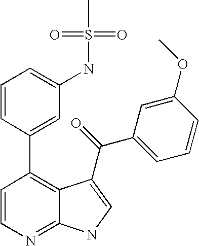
C1=CN=C2C(=C1C1=CC(NS(C)(=O)=O)=CC=C1)C(C(C1=CC=CC(OC)=C1)=O)=CN2
